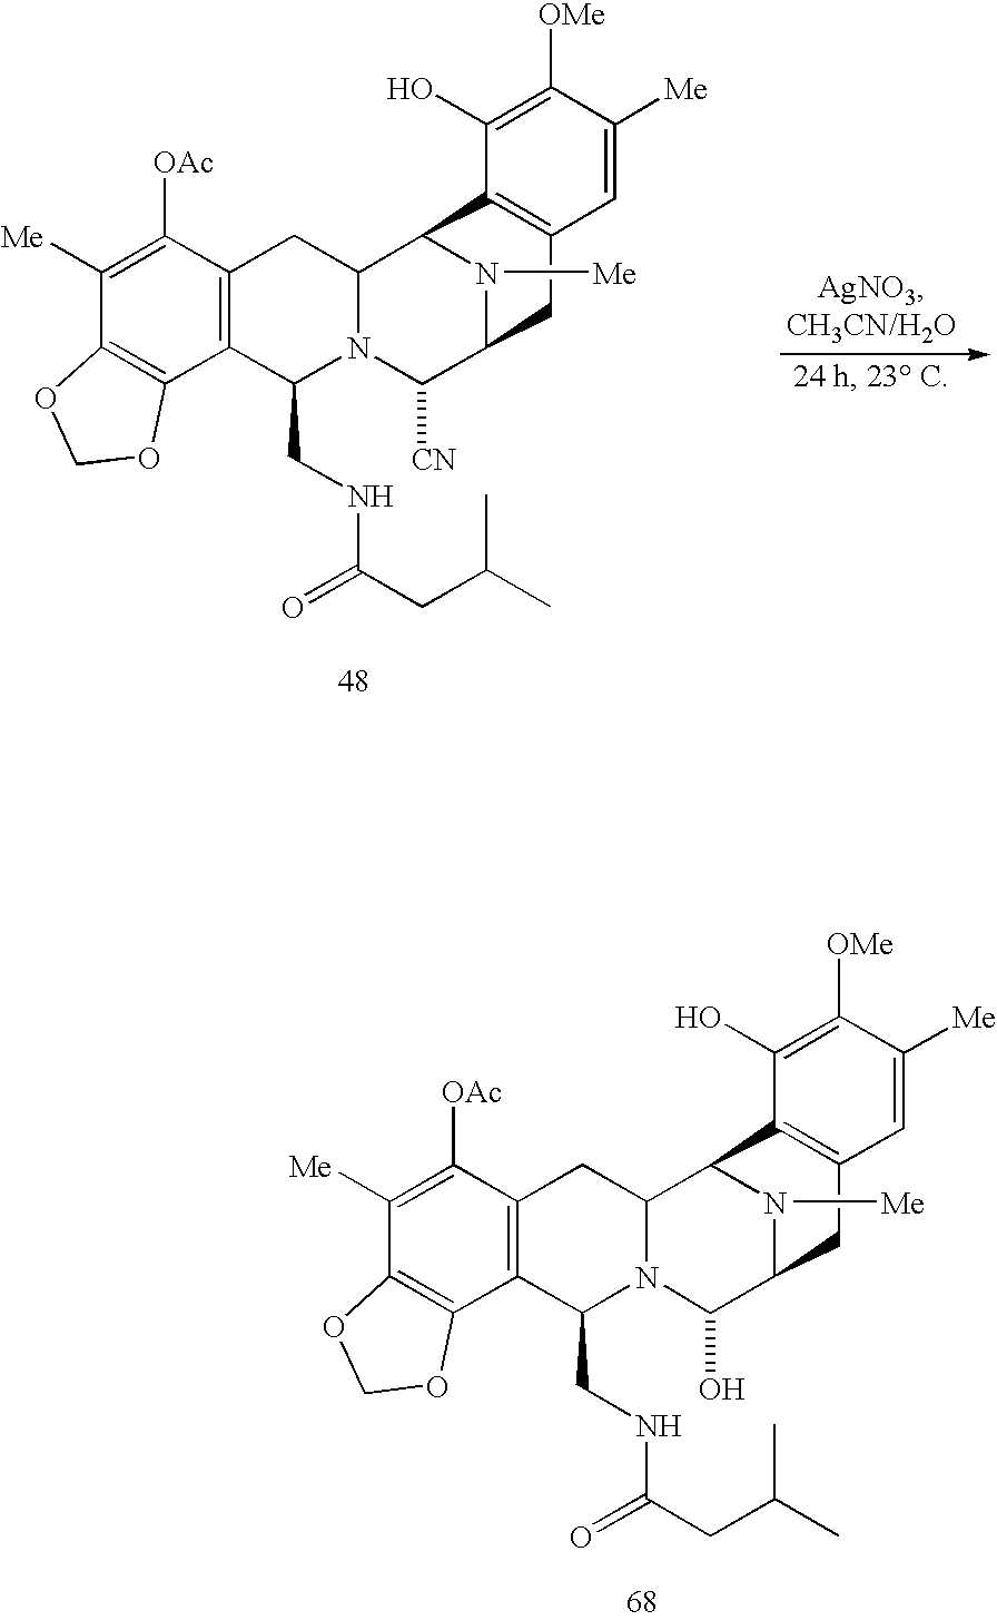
C1([Me])=C([OAc])C2=C(C3=C1OCO3)C(CNC(CC(C)C)=O)N1C(C2)C2N([Me])C(C1[CN])CC1=C2C(O)=C([OMe])C([Me])=C1.C1([Me])=C([OAc])C2=C(C3=C1OCO3)C(CNC(CC(C)C)=O)N1C(C2)C2N([Me])C(C1O)CC1=C2C(O)=C([OMe])C([Me])=C1
